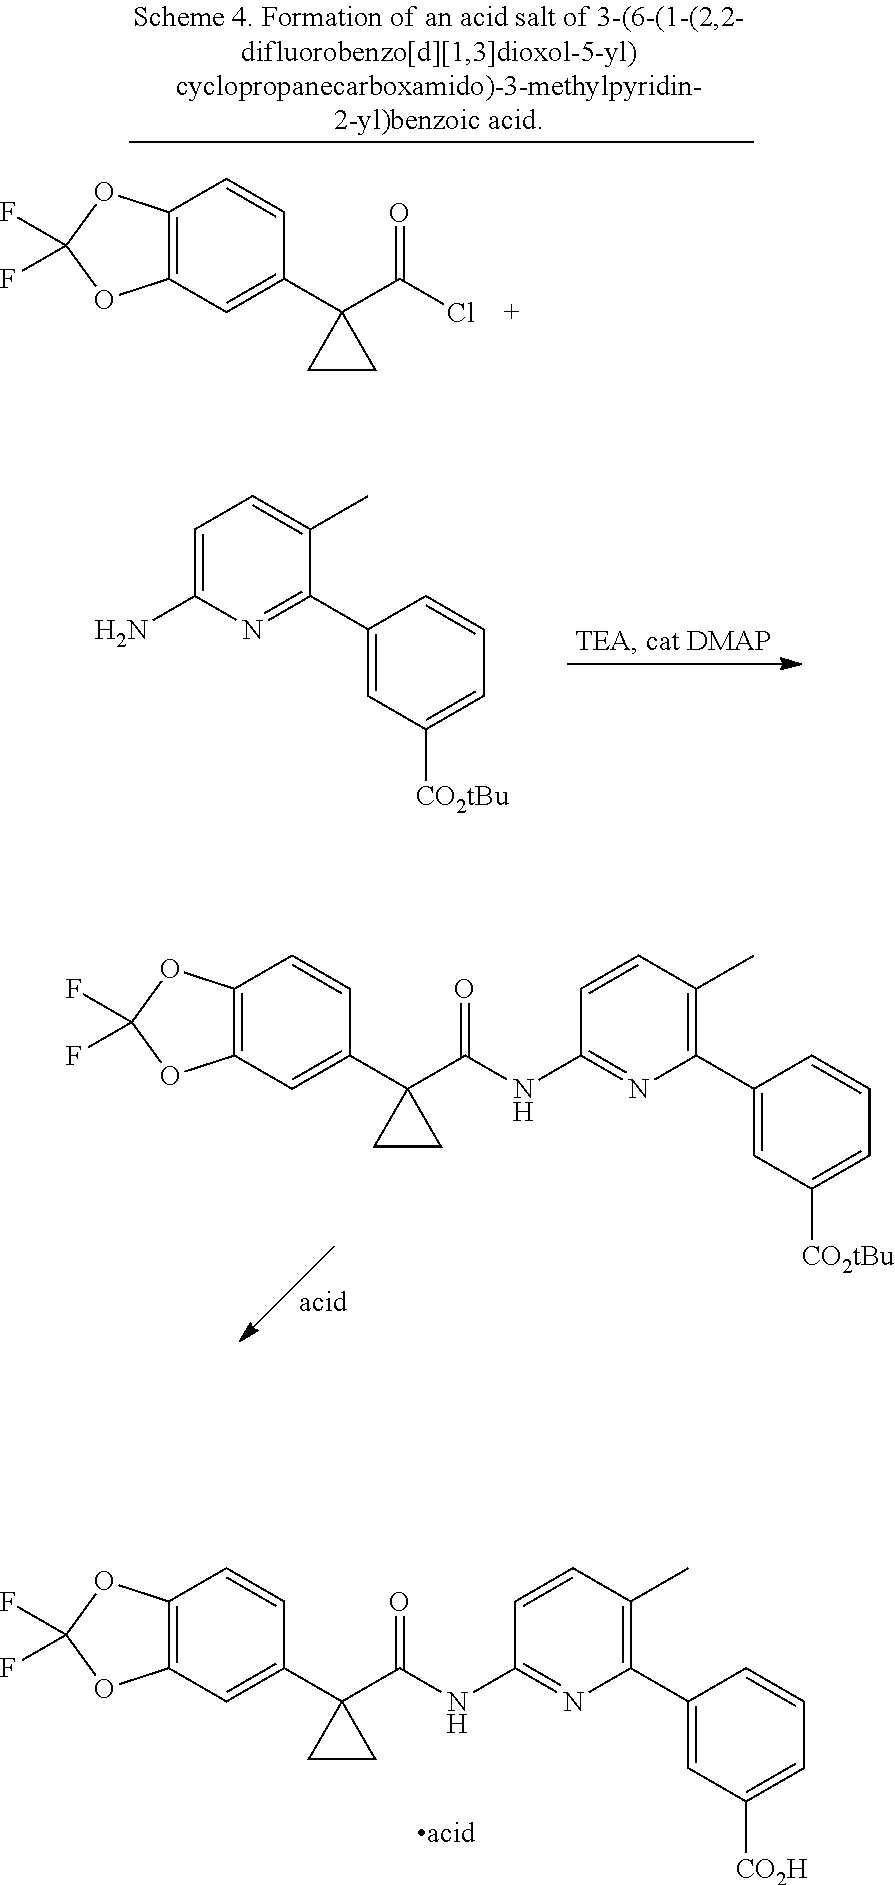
C1=C(N)N=C(C2=CC([CO2tBu])=CC=C2)C(C)=C1.C12=C(C=C(C3(C(NC4=NC(C5=CC([CO2H])=CC=C5)=C(C)C=C4)=O)CC3)C=C1)OC(F)(F)O2.C12=C(C=C(C3(C(Cl)=O)CC3)C=C1)OC(F)(F)O2.C12=C(C=C(C3(C(NC4=NC(C5=CC([CO2tBu])=CC=C5)=C(C)C=C4)=O)CC3)C=C1)OC(F)(F)O2
